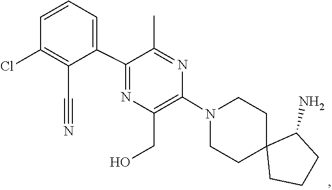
C1C2(CCCC2N)CCN(C2=C(CO)N=C(C3=CC=CC(Cl)=C3C#N)C(C)=N2)C1
